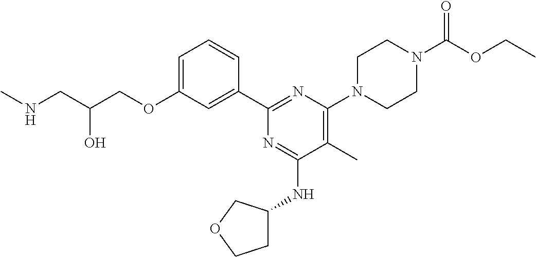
C1=C(OCC(CNC)O)C=C(C2=NC(N3CCN(C(OCC)=O)CC3)=C(C)C(NC3CCOC3)=N2)C=C1
